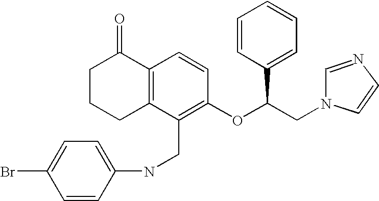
C1C2=C(C(=O)CC1)C=CC(OC(CN1C=CN=C1)C1=CC=CC=C1)=C2CNC1=CC=C(Br)C=C1
